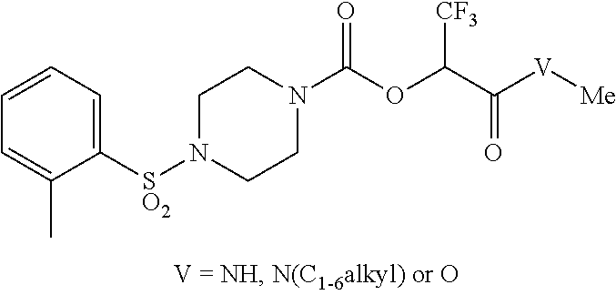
C1=C([SO2]N2CCN(C(OC(C([V][Me])=O)[CF3])=O)CC2)C(C)=CC=C1
